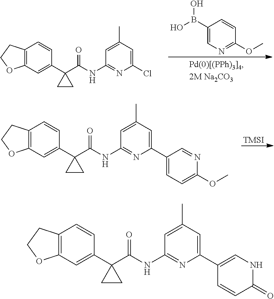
C1(B(O)O)=CN=C(OC)C=C1.C1(C)=CC(NC(C2(C3=CC4=C(C=C3)CCO4)CC2)=O)=NC(Cl)=C1.[TMSI].C1(C)=CC(NC(C2(C3=CC4=C(C=C3)CCO4)CC2)=O)=NC(C2=CC=C(OC)N=C2)=C1.C1(C)=CC(NC(C2(C3=CC4=C(C=C3)CCO4)CC2)=O)=NC(C2=CNC(=O)C=C2)=C1
